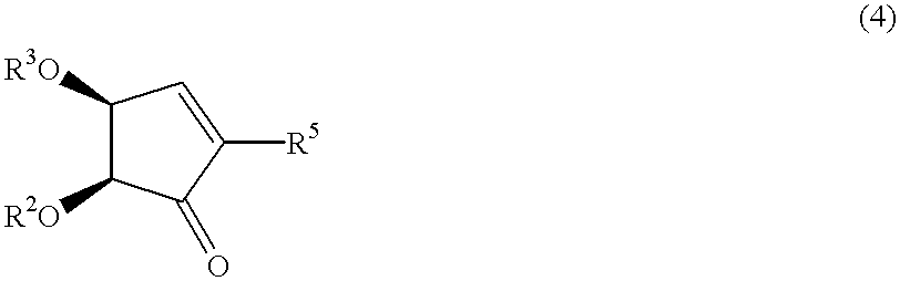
C1([R3O])C([R2O])C(=O)C([R5])=C1
